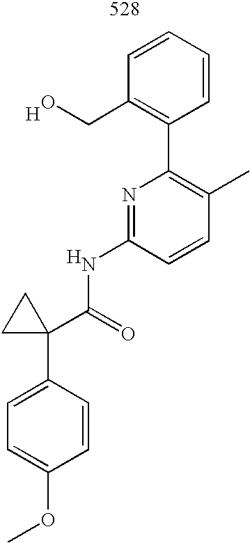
COC1=CC=C(C2(C(=O)NC3=NC(C4=C(CO)C=CC=C4)=C(C)C=C3)CC2)C=C1.[H].[H]
